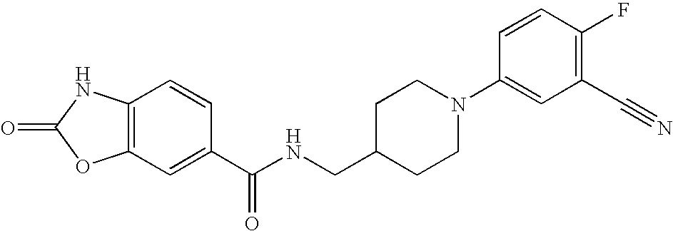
C12=C(C=C(C(NCC3CCN(C4=CC(C#N)=C(F)C=C4)CC3)=O)C=C1)OC(=O)N2
